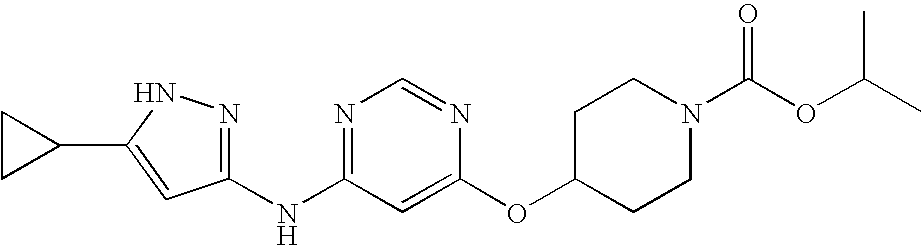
C1(NC2=NC=NC(OC3CCN(C(OC(C)C)=O)CC3)=C2)=NNC(C2CC2)=C1
